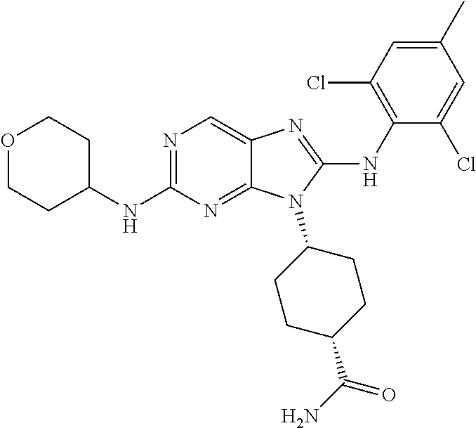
N1=C(NC2CCOCC2)N=C2C(=C1)N=C(NC1=C(Cl)C=C(C)C=C1Cl)N2C1CCC(C(N)=O)CC1
